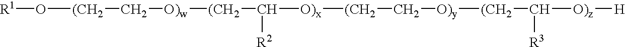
[R1]O[(CH2]C[O)w][(CH2]C([R2])[O)x][(CH2]C[O)y][(CH2]C([O)z][H])[R3]
